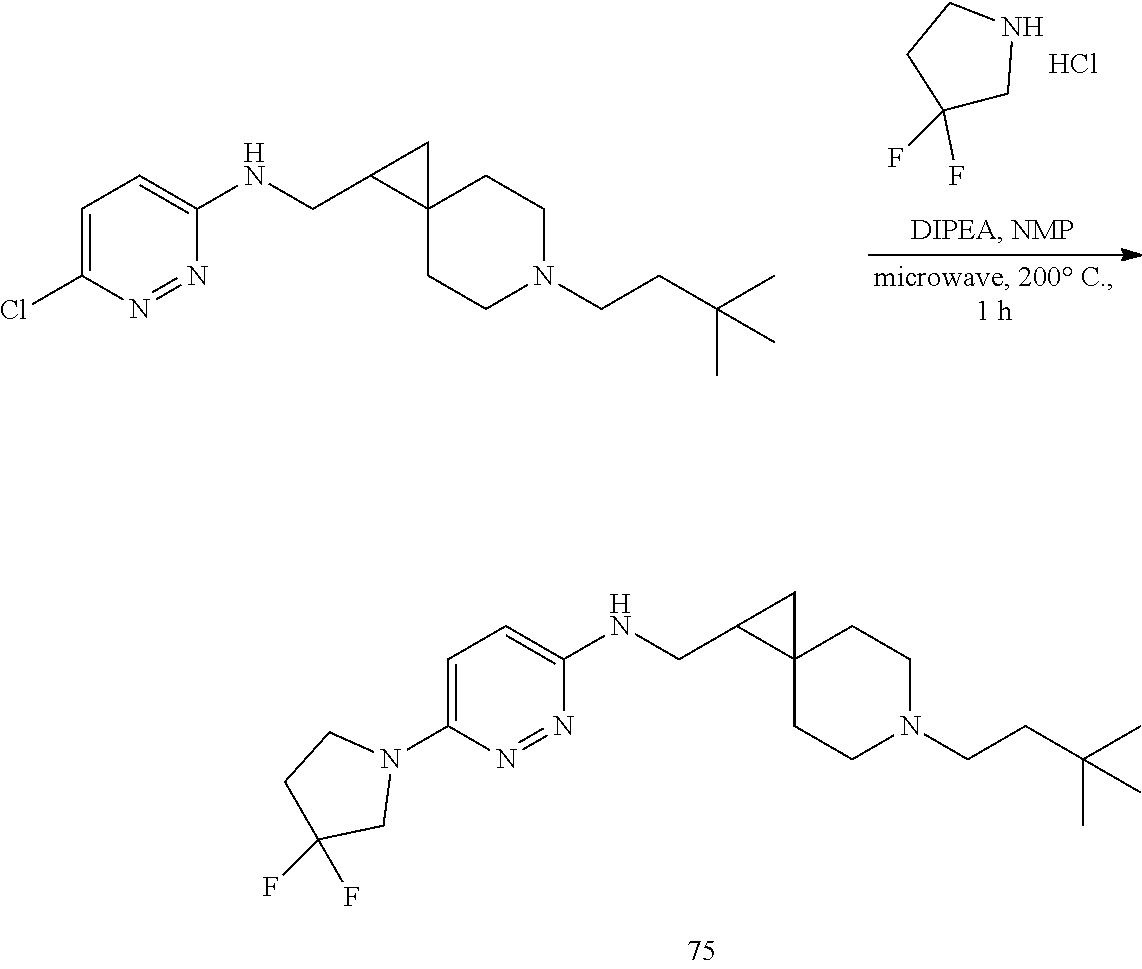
C1=C(N2CCC(F)(F)C2)N=NC(NCC2C3(C2)CCN(CCC(C)(C)C)CC3)=C1.C1=C(Cl)N=NC(NCC2C3(C2)CCN(CCC(C)(C)C)CC3)=C1.C1NCCC1(F)F.Cl
